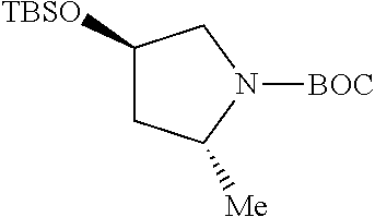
[TBSO]C1CC([Me])N([BOC])C1
